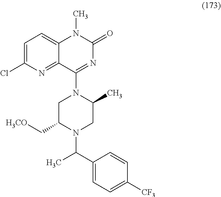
C1=C(C(C)N2C(C[H3CO])CN(C3=NC(=O)N(C)C4=CC=C(Cl)N=C43)C(C)C2)C=CC([CF3])=C1
